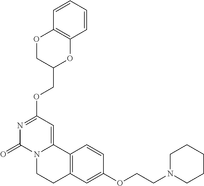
N1=C(OCC2OC3=C(OC2)C=CC=C3)C=C2N(C1=O)CCC1=C2C=CC(OCCN2CCCCC2)=C1
